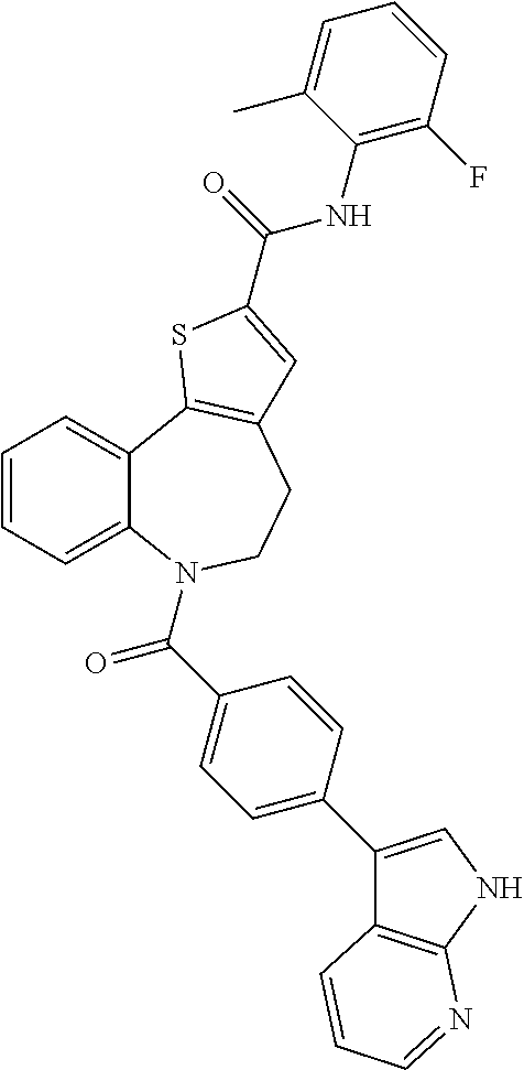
C1=CC=C2C(=C1)C1=C(CCN2C(C2=CC=C(C3=CNC4=C3C=CC=N4)C=C2)=O)C=C(C(=O)NC2=C(F)C=CC=C2C)S1
